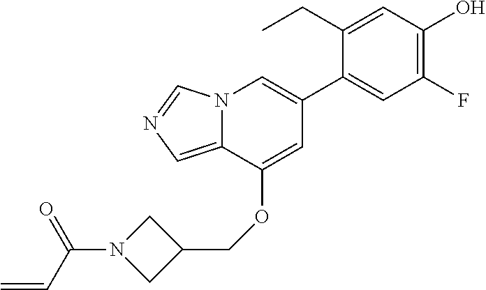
C1(C2=CN3C(=CN=C3)C(OCC3CN(C(C=C)=O)C3)=C2)=CC(F)=C(O)C=C1CC
